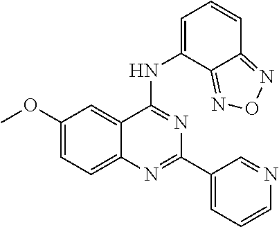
COC1=CC=C2C(=C1)C(NC1=CC=CC3=NON=C13)=NC(C1=CC=CN=C1)=N2
